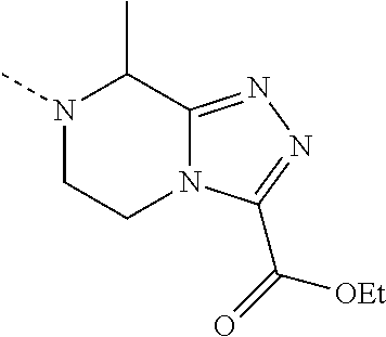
N1(C)CCN2C(=NN=C2C(=O)[OEt])C1C
